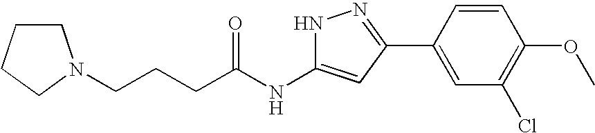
C(NC1=CC(C2=CC(Cl)=C(OC)C=C2)=NN1)(=O)CCCN1CCCC1
